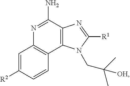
N1=C(N)C2=C(C3=C1C=C([R2])C=C3)N(CC(C)(C)[OH])C([R1])=N2
